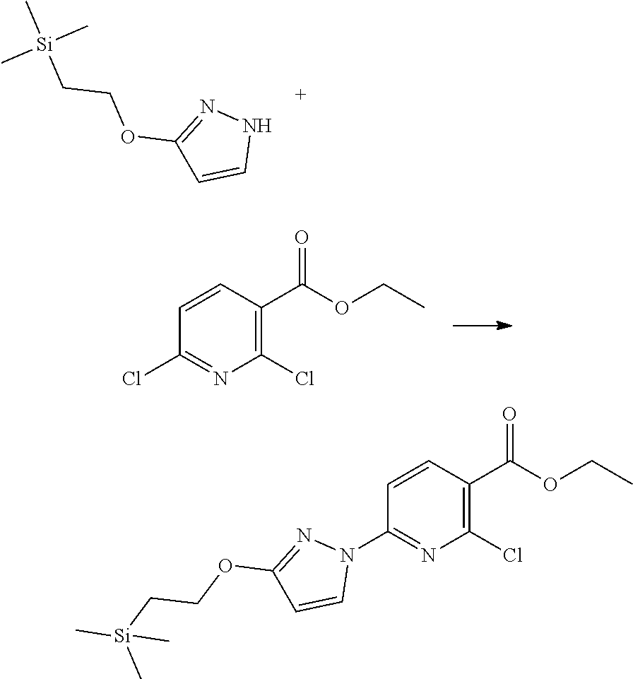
N1N=C(OCC[Si](C)(C)C)C=C1.C1(C(=O)OCC)=C(Cl)N=C(Cl)C=C1.C1(C(=O)OCC)=C(Cl)N=C(N2N=C(OCC[Si](C)(C)C)C=C2)C=C1
